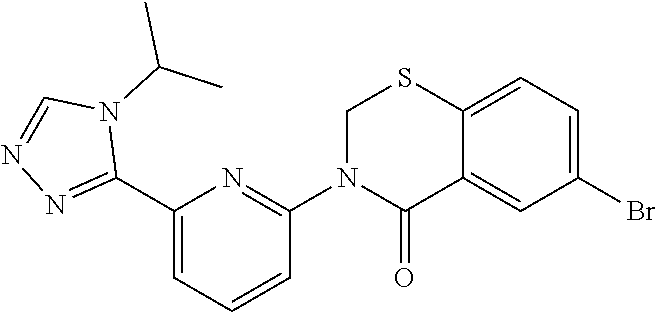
C1(C2=NN=CN2C(C)C)=CC=CC(N2C(=O)C3=CC(Br)=CC=C3SC2)=N1
